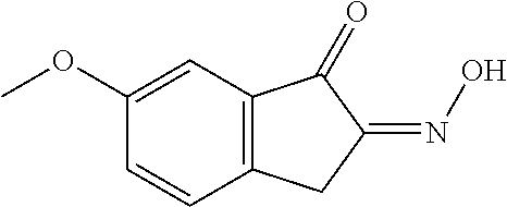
C12=C(C=C(OC)C=C1)C(=O)C(=NO)C2
